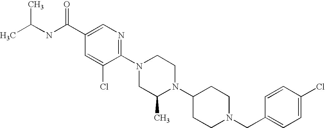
C1(Cl)=CC=C(CN2CCC(N3C(C)CN(C4=NC=C(C(NC(C)C)=O)C=C4Cl)CC3)CC2)C=C1
